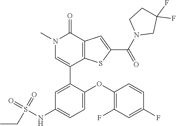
C1(C2=CC(NS(=O)(=O)CC)=CC=C2OC2=C(F)C=C(F)C=C2)=CN(C)C(=O)C2=C1SC(C(N1CC(F)(F)CC1)=O)=C2
